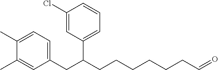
C1=C(CC(C2=CC=CC(Cl)=C2)CCCCCCC=O)C=C(C)C(C)=C1
